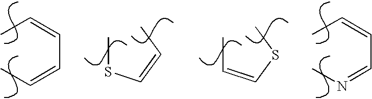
CC=CC=CC.CSC=CC.CC=CSC.CC=CC=NC
